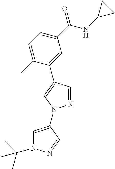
N1=CC(C2=CC(C(NC3CC3)=O)=CC=C2C)=CN1C1=CN(C(C)(C)C)N=C1
